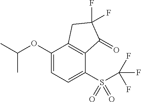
C1(OC(C)C)=CC=C(S(=O)(=O)C(F)(F)F)C2=C1CC(F)(F)C2=O
